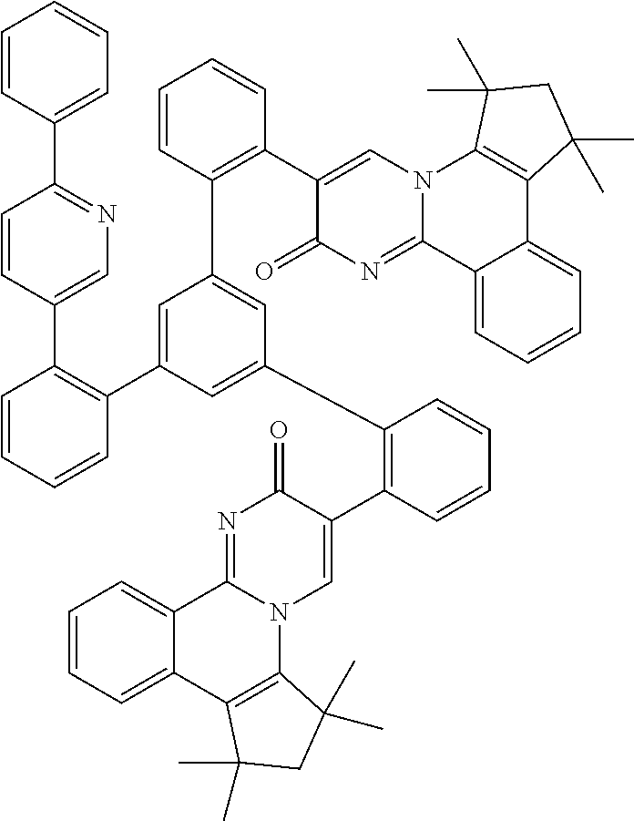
C1=CC(C2=NC=C(C3=C(C4=CC(C5=C(C6=CN7C(=NC6=O)C6=CC=CC=C6C6=C7C(C)(C)CC6(C)C)C=CC=C5)=CC(C5=C(C6=CN7C(=NC6=O)C6=CC=CC=C6C6=C7C(C)(C)CC6(C)C)C=CC=C5)=C4)C=CC=C3)C=C2)=CC=C1
